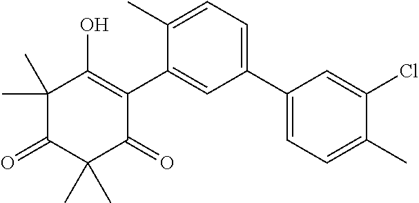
C1(C2=CC=C(C)C(Cl)=C2)=CC=C(C)C(C2=C(O)C(C)(C)C(=O)C(C)(C)C2=O)=C1
